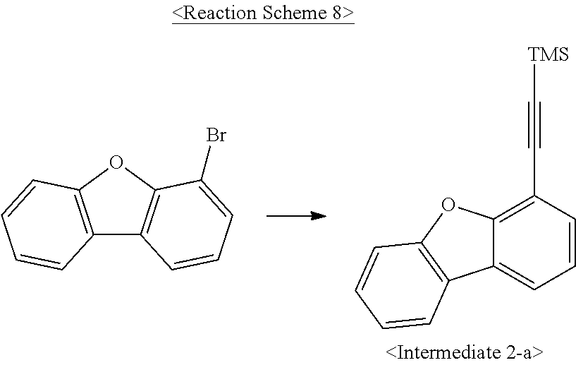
C12=C(OC3=C1C=CC=C3Br)C=CC=C2.C1=CC(C#C[TMS])=C2C(=C1)C1=C(O2)C=CC=C1
